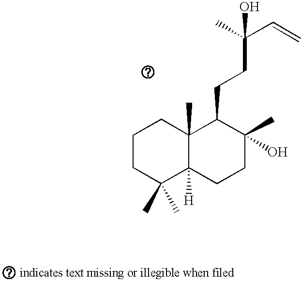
C1CC(C)(C)C2([H])C(C)(C1)C(CCC(C)(C=C)O)C(O)(C)CC2
